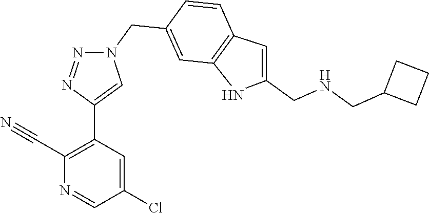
C1(C#N)=C(C2=CN(CC3=CC4=C(C=C3)C=C(CNCC3CCC3)N4)N=N2)C=C(Cl)C=N1
